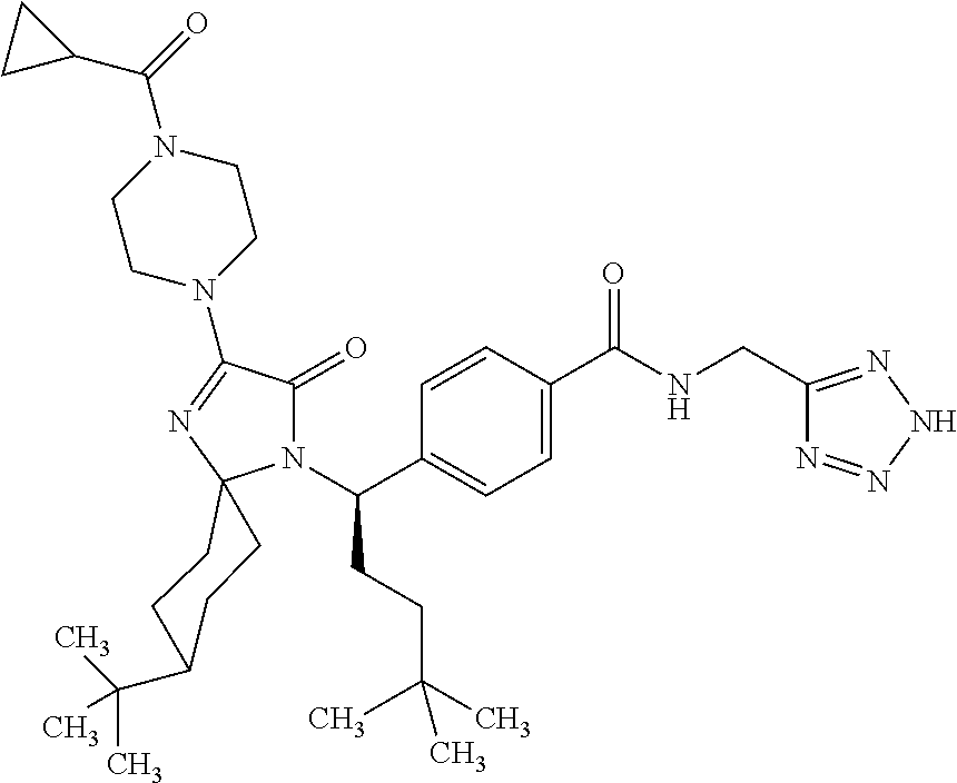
C1C(C(C)(C)C)CCC2(C1)N(C(CCC(C)(C)C)C1=CC=C(C(=O)NCC3=NNN=N3)C=C1)C(=O)C(N1CCN(C(=O)C3CC3)CC1)=N2
